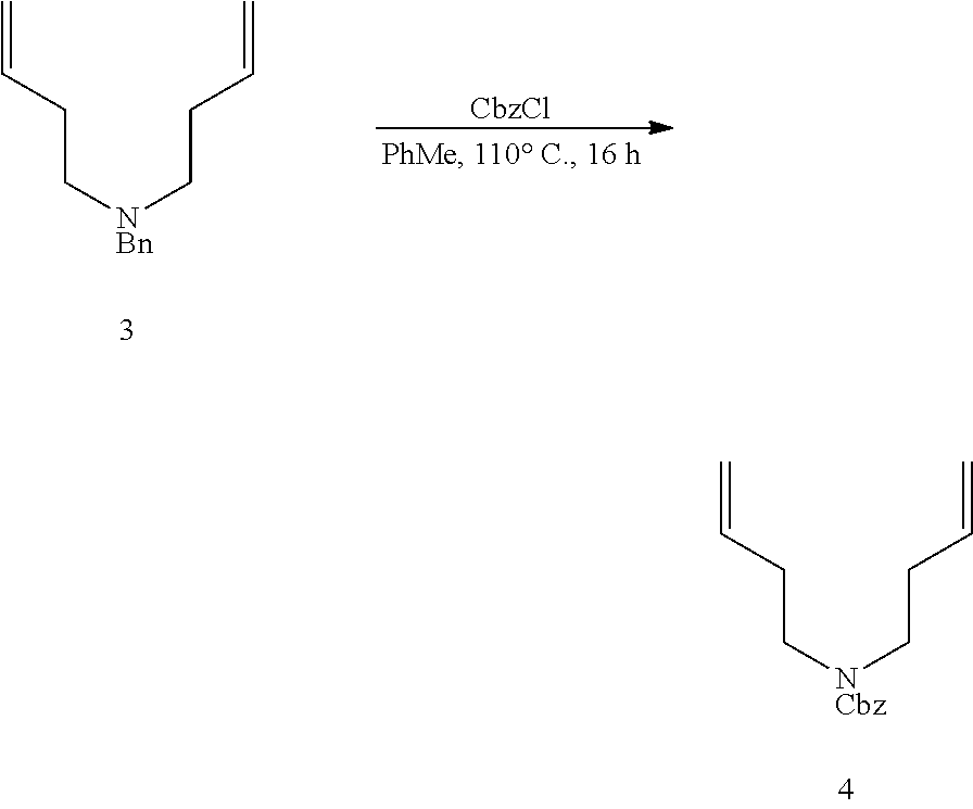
[CbzCl].C([NBn]CCC=C)CC=C.C([NCbz]CCC=C)CC=C
